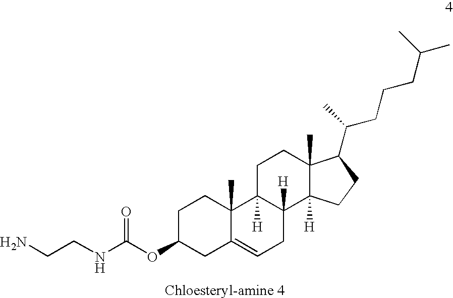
NCCNC(OC1CC2=CCC3([H])C([H])(C2(C)CC1)CCC1(C)C3([H])CCC1C(CCCC(C)C)C)=O
